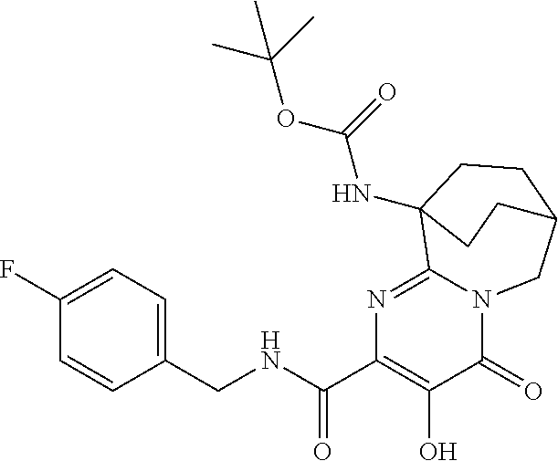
C1(CNC(C2=C(O)C(=O)N3C(=N2)C2(NC(=O)OC(C)(C)C)CCC(C3)CC2)=O)=CC=C(F)C=C1
